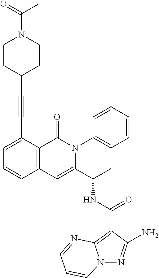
N12N=C(N)C(C(NC(C3=CC4=C(C(=O)N3C3=CC=CC=C3)C(C#CC3CCN(C(=O)C)CC3)=CC=C4)C)=O)=C1N=CC=C2
